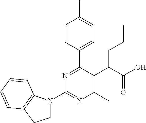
C1(N2CCC3=C2C=CC=C3)=NC(C)=C(C(C(O)=O)CCC)C(C2=CC=C(C)C=C2)=N1
